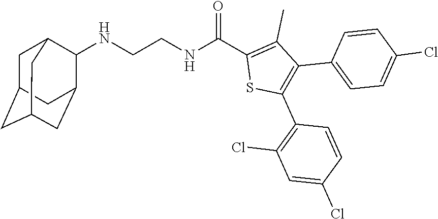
N(CCNC(C1=C(C)C(C2=CC=C(Cl)C=C2)=C(C2=C(Cl)C=C(Cl)C=C2)S1)=O)C1C2CC3CC(CC1C3)C2
